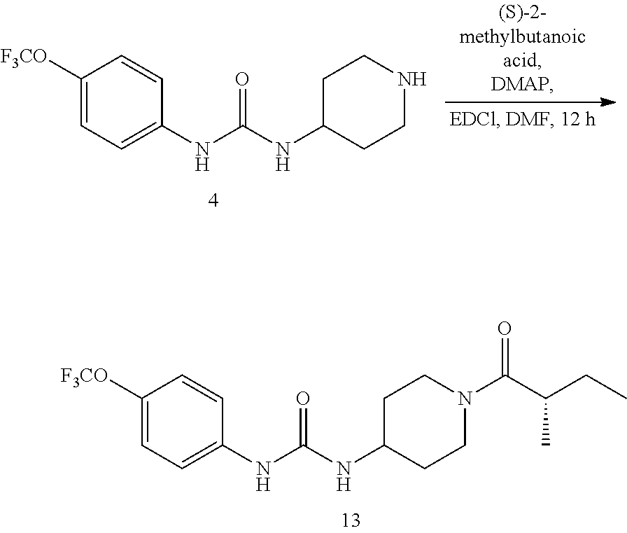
C1([F3CO])=CC=C(NC(NC2CCN(C(C(CC)C)=O)CC2)=O)C=C1.C1([F3CO])=CC=C(NC(NC2CCNCC2)=O)C=C1
